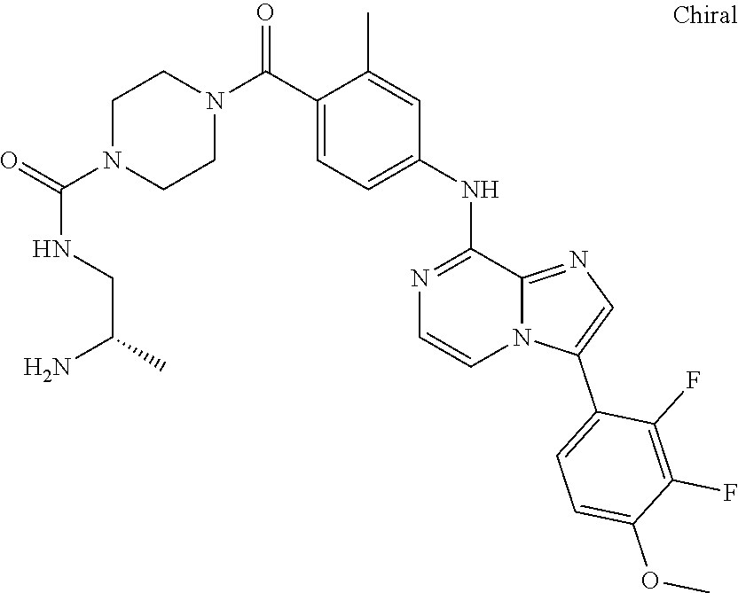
N1=C(NC2=CC=C(C(N3CCN(C(=O)NCC(N)C)CC3)=O)C(C)=C2)C2=NC=C(C3=CC=C(OC)C(F)=C3F)N2C=C1
